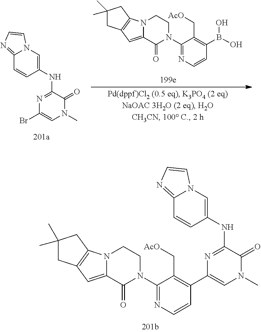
C12=NC=CN1C=C(NC1=NC(C3=C(C[AcO])C(N4CCN5C(=CC6=C5CC(C)(C)C6)C4=O)=NC=C3)=CN(C)C1=O)C=C2.C12=NC=CN1C=C(NC1=NC(Br)=CN(C)C1=O)C=C2.C1(B(O)O)=C(C[AcO])C(N2CCN3C(=CC4=C3CC(C)(C)C4)C2=O)=NC=C1
